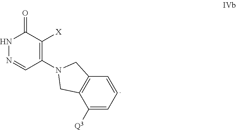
N1N=CC(N2CC3=C(C2)C=CC=C3[Q3])=C([X])C1=O
